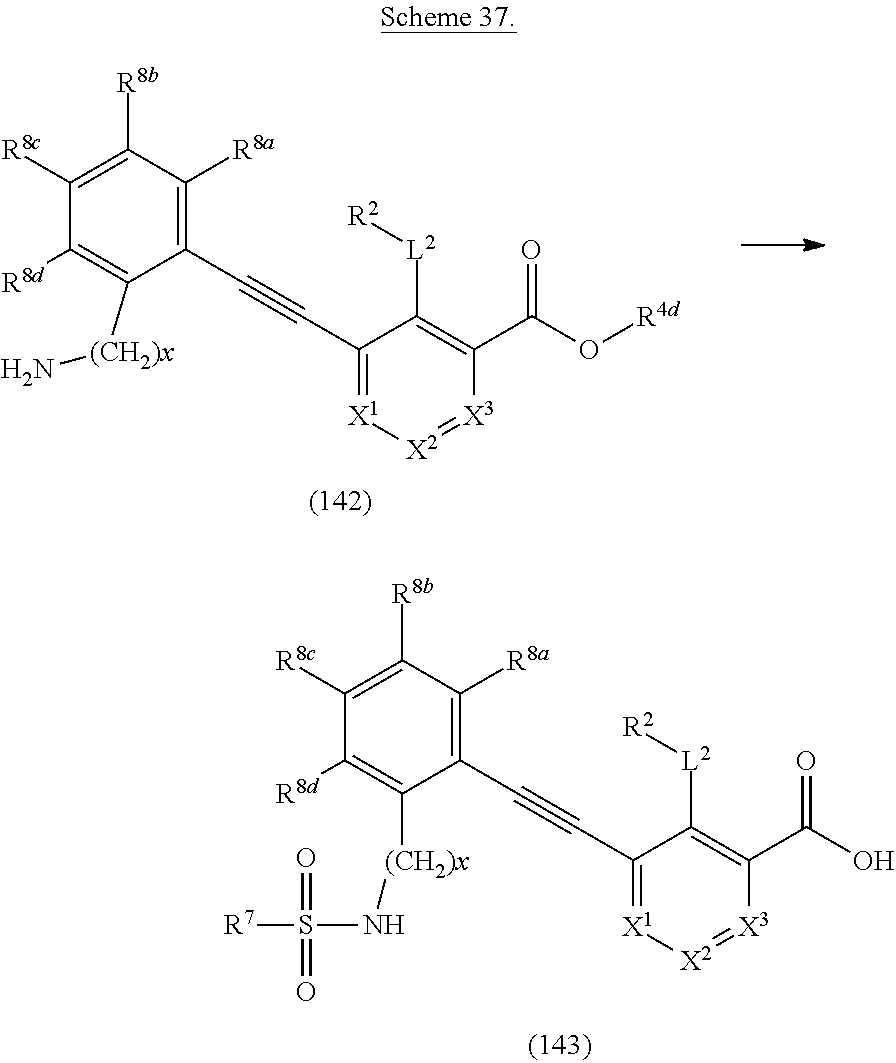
[X2]1=[X3]C(C(=O)O)=C([L2][R2])C(C#CC2=C([R8a])C([R8b])=C([R8c])C([R8d])=C2[(CH2)x]NS([R7])(=O)=O)=[X1]1.[X2]1=[X3]C(C(=O)O[R4d])=C([L2][R2])C(C#CC2=C([R8a])C([R8b])=C([R8c])C([R8d])=C2[(CH2)x]N)=[X1]1
